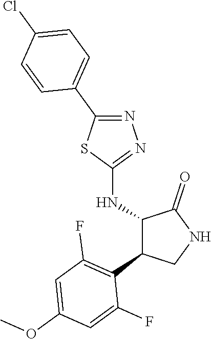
C1(NC2C(C3=C(F)C=C(OC)C=C3F)CNC2=O)=NN=C(C2=CC=C(Cl)C=C2)S1
